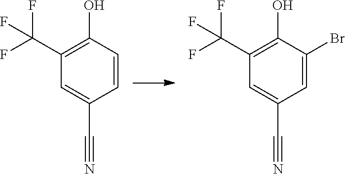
C1(C(F)(F)F)=C(O)C=CC(C#N)=C1.C1(C(F)(F)F)=C(O)C(Br)=CC(C#N)=C1
